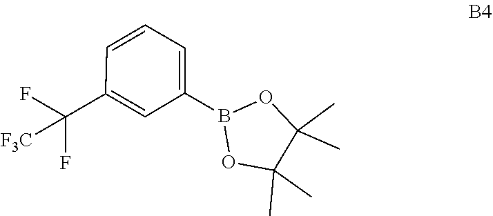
C1(C)(C)C(C)(C)OB(C2=CC=CC(C(F)(F)[F3C])=C2)O1
